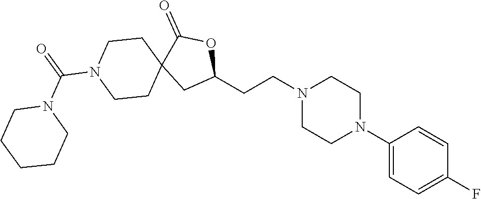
C1(N2CCN(CCC3OC(=O)C4(C3)CCN(C(=O)N3CCCCC3)CC4)CC2)=CC=C(F)C=C1
